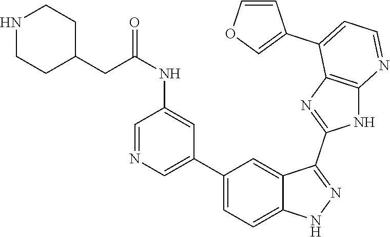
C1(C2=CC=C3C(=C2)C(C2=NC4=C(N2)N=CC=C4C2=COC=C2)=NN3)=CN=CC(NC(=O)CC2CCNCC2)=C1
